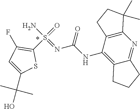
C1(S(=O)(N)=NC(NC2=C3C(=NC4=C2CCC4(C)C)CCC3)=O)=C(F)C=C(C(O)(C)C)S1
